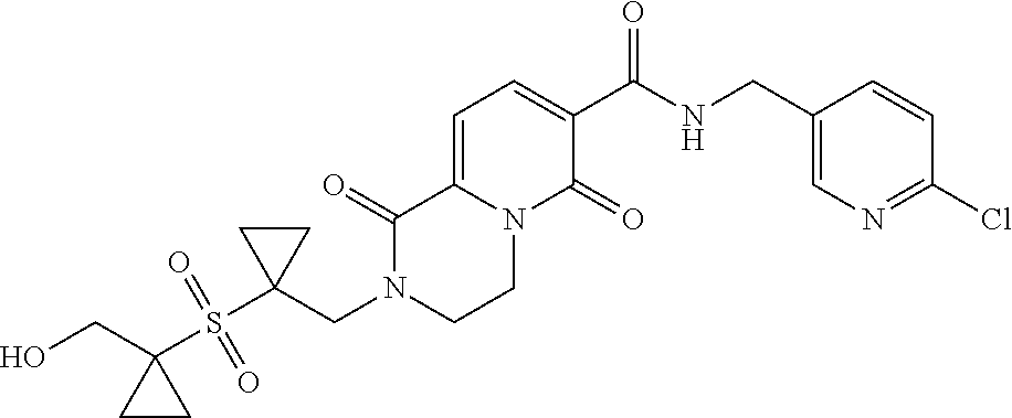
C(N1CCN2C(=CC=C(C(NCC3=CN=C(Cl)C=C3)=O)C2=O)C1=O)C1(S(C2(CO)CC2)(=O)=O)CC1
